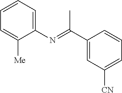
C1(N=C(C2=CC([CN])=CC=C2)C)=CC=CC=C1[Me]
